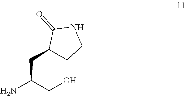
C(C(CO)N)C1CCNC1=O
